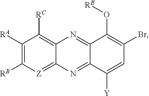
C1([RA])=C([RB])[Z]=C2C(=C1[RC])N=C1C(=N2)C([Y])=CC(Br)=C1O[RE]
